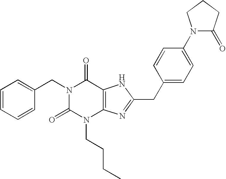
C1=CC=CC(CN2C(=O)N(CCCC)C3=C(C2=O)NC(CC2=CC=C(N4C(=O)CCC4)C=C2)=N3)=C1
